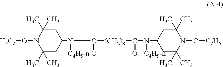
C(N([C4H9-n])C1CC(C)(C)N(O[H5C2])C(C)(C)C1)(=O)[(CH2)8]C(=O)N([C4H9-n])C1CC(C)(C)N(O[C2H5])C(C)(C)C1
